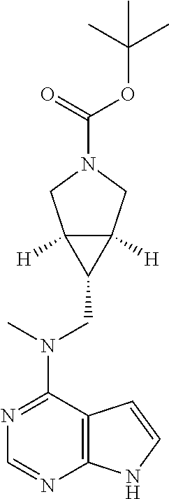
C12=C(N=CN=C1N(C)CC1C3([H])C1([H])CN(C(OC(C)(C)C)=O)C3)NC=C2
